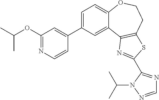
C1=C(C2=CC(OC(C)C)=NC=C2)C=C2C(=C1)OCCC1=C2N=C(C2=NC=NN2C(C)C)S1
